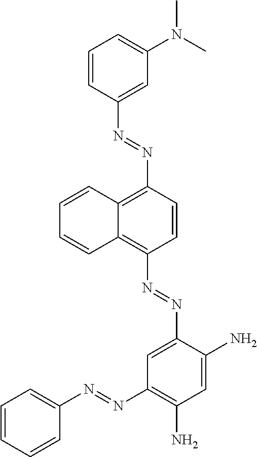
C1=C(N=NC2=C3C(=C(N=NC4=CC(N(C)C)=CC=C4)C=C2)C=CC=C3)C(N)=CC(N)=C1N=NC1=CC=CC=C1
